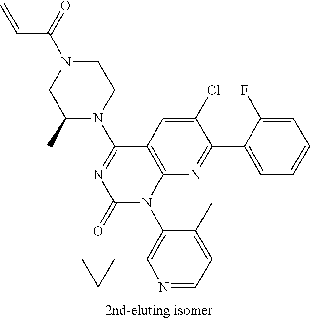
C1(C)N(C2=NC(=O)N(C3=C(C4CC4)N=CC=C3C)C3=C2C=C(Cl)C(C2=CC=CC=C2F)=N3)CCN(C(C=C)=O)C1
